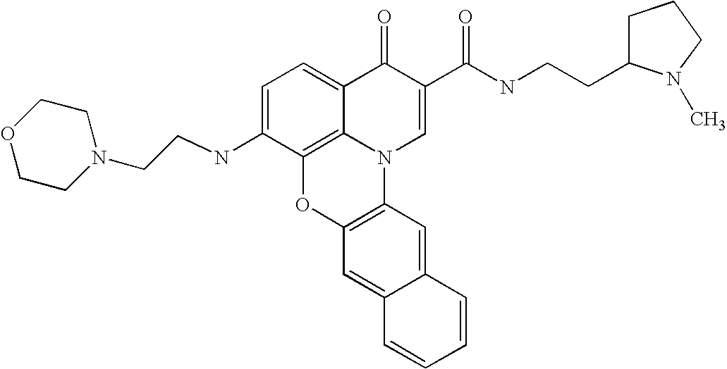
C1=C(NCCN2CCOCC2)C2=C3C(=C1)C(=O)C(C(NCCC1CCCN1C)=O)=CN3C1=C(O2)C=C2C(=C1)C=CC=C2
